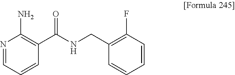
N1=CC=CC(C(NCC2=C(F)C=CC=C2)=O)=C1N
